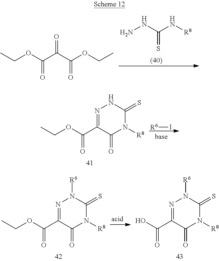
CCOC(C(C(OCC)=O)=O)=O.NNC(N[R8])=S.[R6]I.CCOC(C1=NNC(=S)N([R8])C1=O)=O.CCOC(C1=NN([R6])C(=S)N([R8])C1=O)=O.OC(C1=NN([R6])C(=S)N([R8])C1=O)=O
